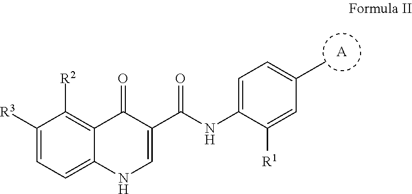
[A].C1([R3])=CC=C2C(=C1[R2])C(=O)C(C(NC1=CC=C(C)C=C1[R1])=O)=CN2
